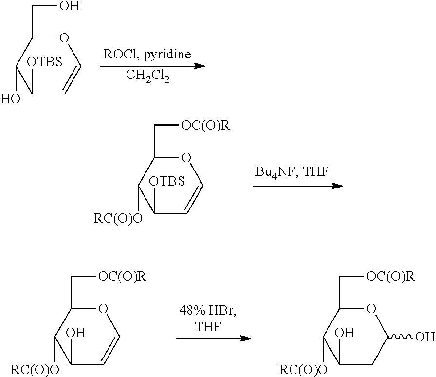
O1C(C[OC(O)R])C([RC(O)O])C([OTBS])C=C1.O1C(CO)C(O)C([OTBS])C=C1.[CH2Cl2].O1C(C[OC(O)R])C([RC(O)O])C(O)C=C1.O1C(C[OC(O)R])C([RC(O)O])C(O)CC1O
